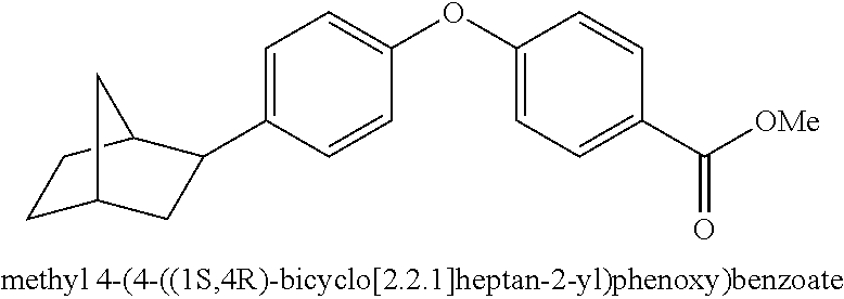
C1=C(C2CC3CCC2C3)C=CC(OC2=CC=C(C([OMe])=O)C=C2)=C1
